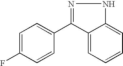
C1=C(F)C=CC(C2=NNC3=CC=CC=C23)=C1
